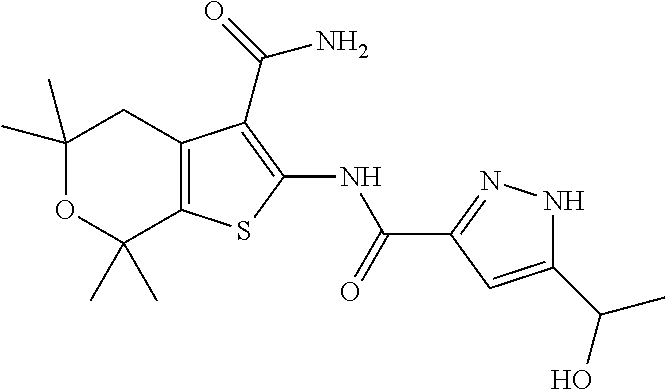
C1(C)(C)OC(C)(C)C2=C(C1)C(C(N)=O)=C(NC(=O)C1=NNC(C(C)O)=C1)S2
